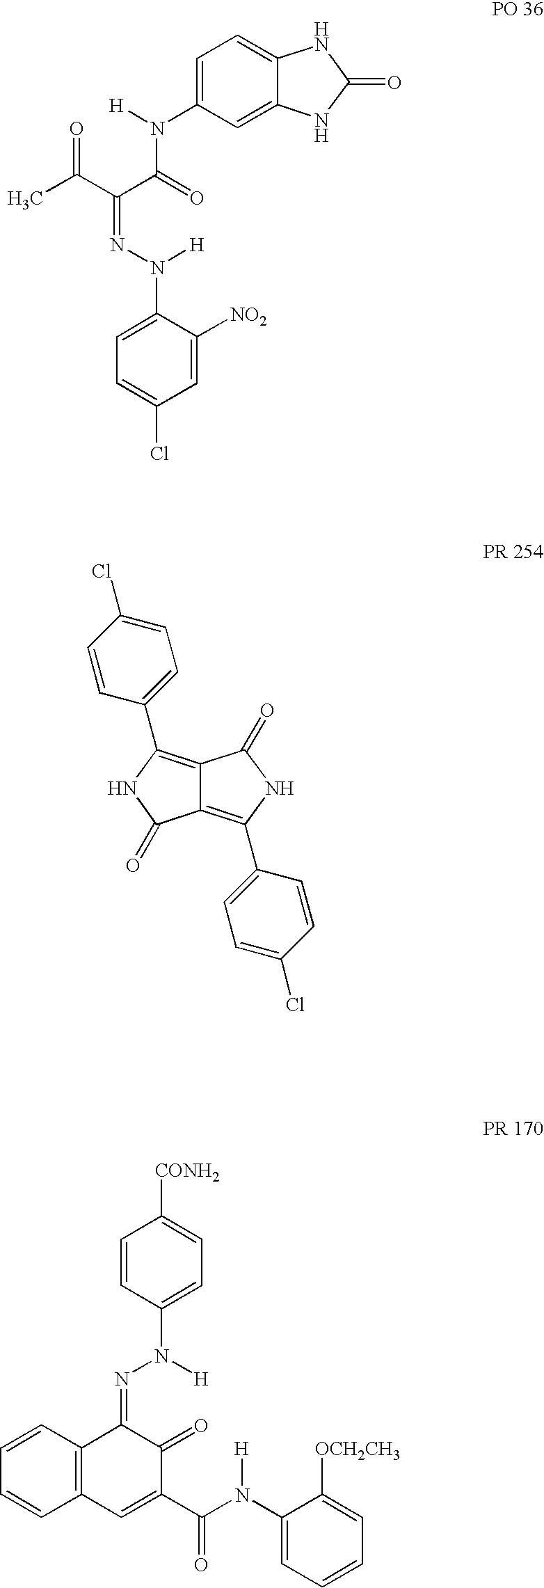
O=C(C(C(=O)N([H])C1=CC=C2C(=C1)NC(=O)N2)=NN(C1=CC=C(Cl)C=C1[NO2])[H])C.C12=C(C3=CC=C(Cl)C=C3)NC(=O)C1=C(C1=CC=C(Cl)C=C1)NC2=O.[CONH2]C1=CC=C(N([H])N=C2C3=C(C=C(C(N(C4=CC=CC=C4[OCH2CH3])[H])=O)C2=O)C=CC=C3)C=C1
